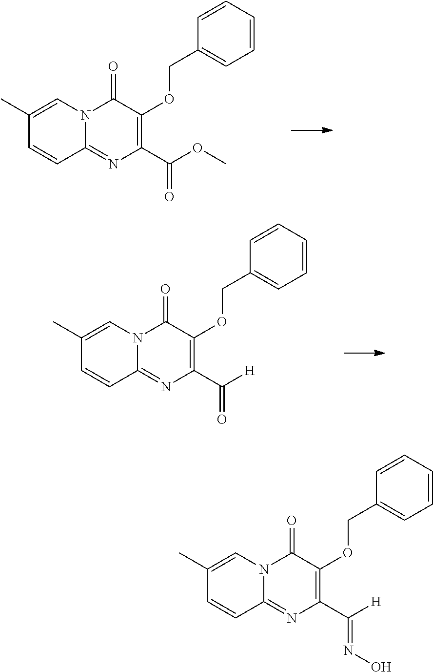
N12C(=NC(C(OC)=O)=C(OCC3=CC=CC=C3)C1=O)C=CC(C)=C2.N12C(=NC(C([H])=O)=C(OCC3=CC=CC=C3)C1=O)C=CC(C)=C2.N12C(=NC(C([H])=NO)=C(OCC3=CC=CC=C3)C1=O)C=CC(C)=C2
